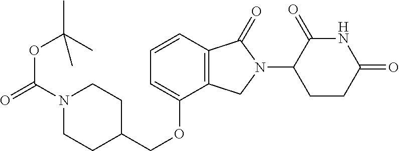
C(OC1=CC=CC2=C1CN(C1CCC(=O)NC1=O)C2=O)C1CCN(C(=O)OC(C)(C)C)CC1
